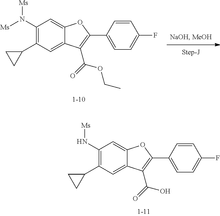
C1(N[Ms])=C(C2CC2)C=C2C(=C1)OC(C1=CC=C(F)C=C1)=C2C(=O)O.C1(N([Ms])[Ms])=C(C2CC2)C=C2C(=C1)OC(C1=CC=C(F)C=C1)=C2C(=O)OCC
